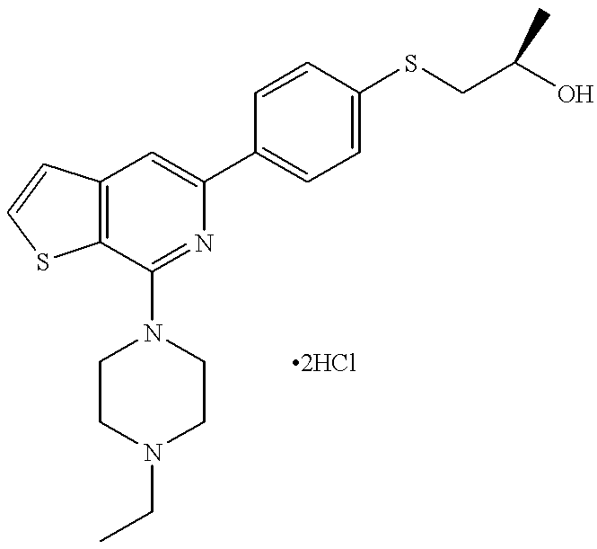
C12=C(C=C(C3=CC=C(SCC(O)C)C=C3)N=C1N1CCN(CC)CC1)C=CS2
